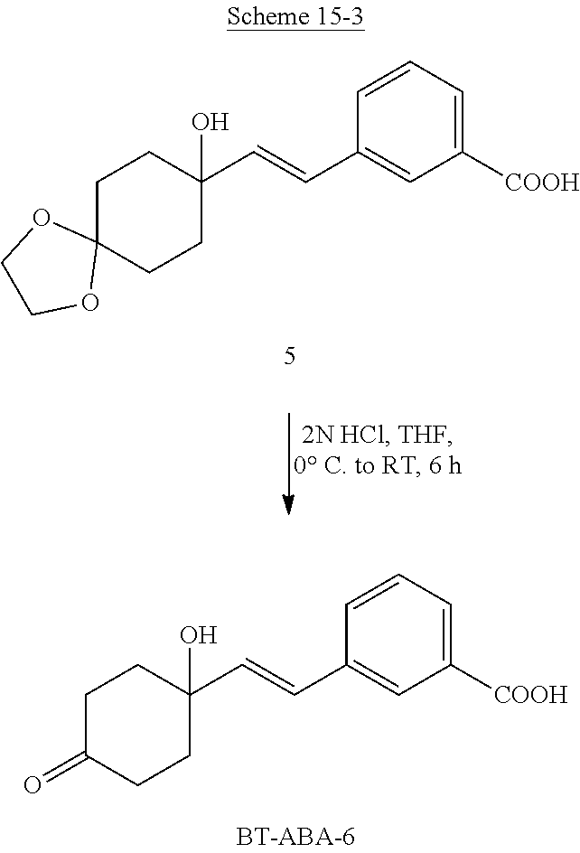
C1C2(CCC(O)(C=CC3=CC([COOH])=CC=C3)C1)OCCO2.C1C(=O)CCC(O)(C=CC2=CC([COOH])=CC=C2)C1
